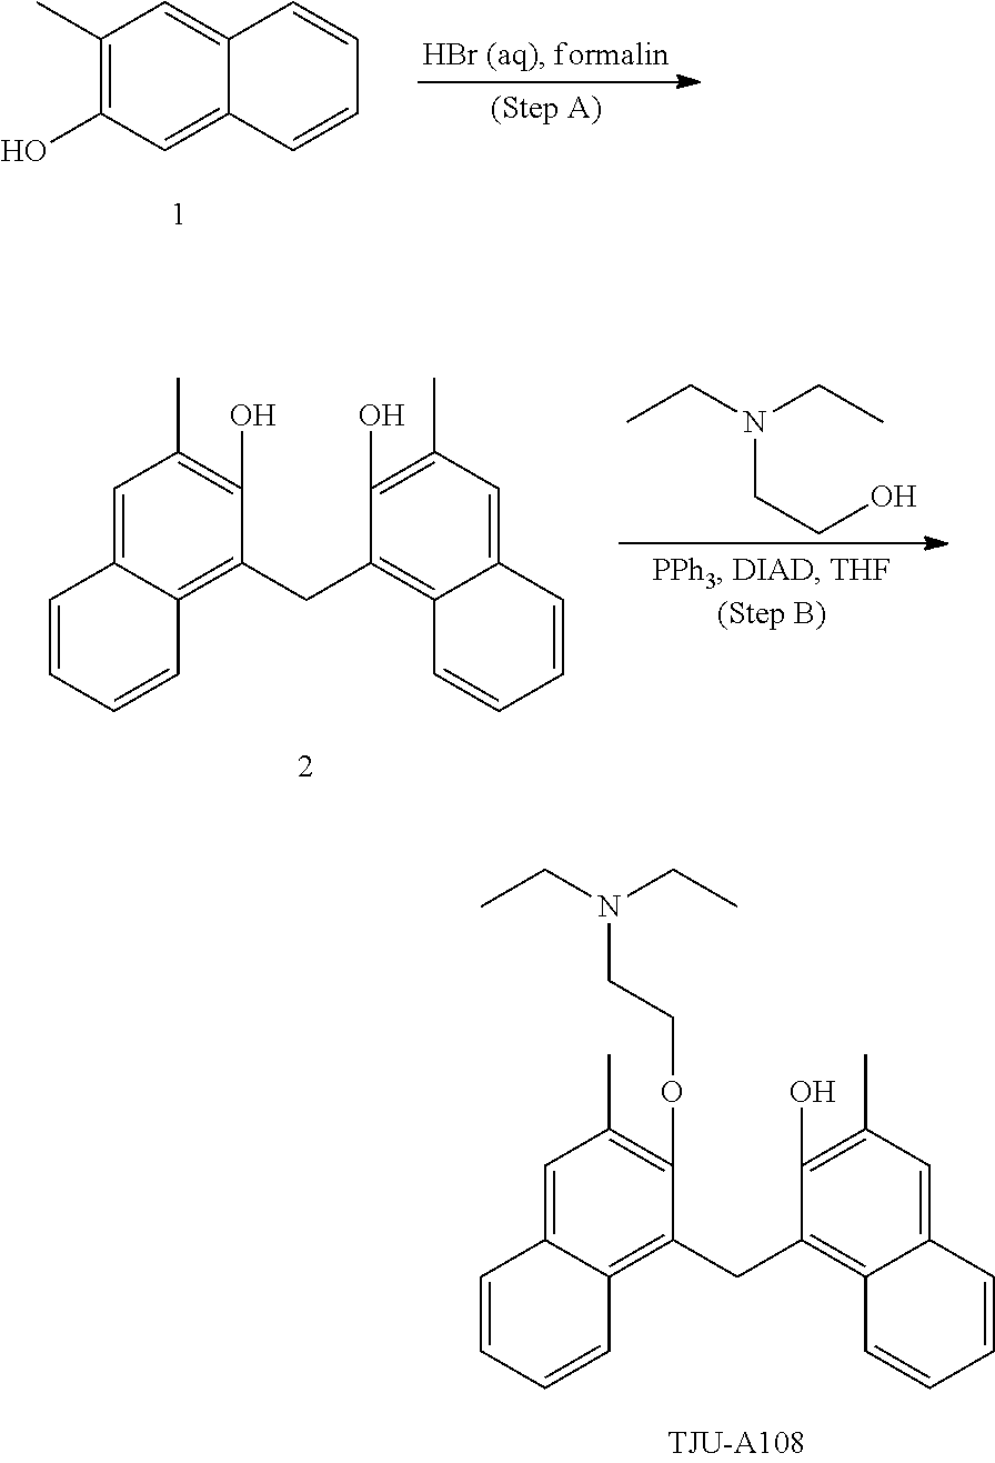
C1=C2C(=CC(C)=C1O)C=CC=C2.C1(O)=C(C)C=C2C(=C1CC1=C3C(=CC(C)=C1O)C=CC=C3)C=CC=C2.N(CCO)(CC)CC.C1(O)=C(C)C=C2C(=C1CC1=C3C(=CC(C)=C1OCCN(CC)CC)C=CC=C3)C=CC=C2
